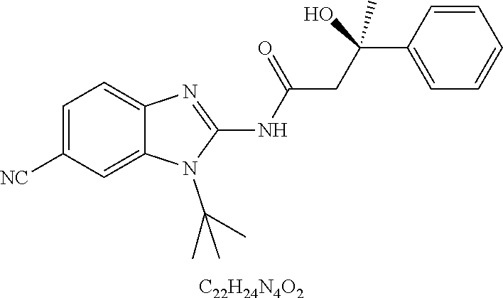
C1=C([NC])C=C2C(=C1)N=C(NC(CC(C1=CC=CC=C1)(O)C)=O)N2C(C)(C)C.[C22H24N4O2]
